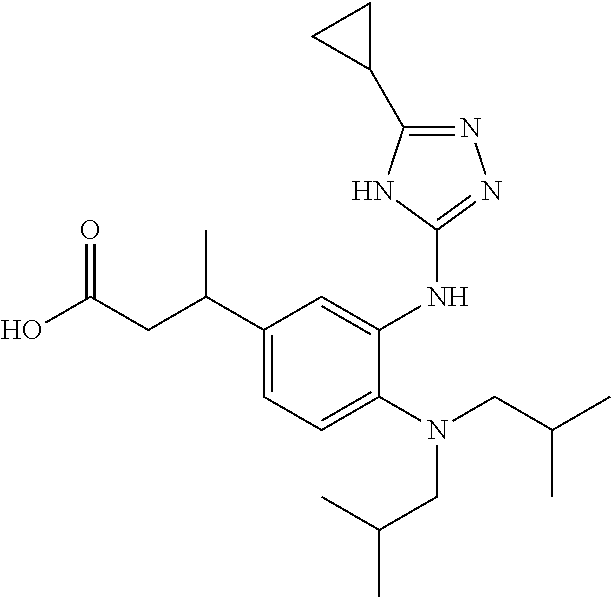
OC(CC(C1=CC=C(N(CC(C)C)CC(C)C)C(NC2=NN=C(C3CC3)N2)=C1)C)=O
